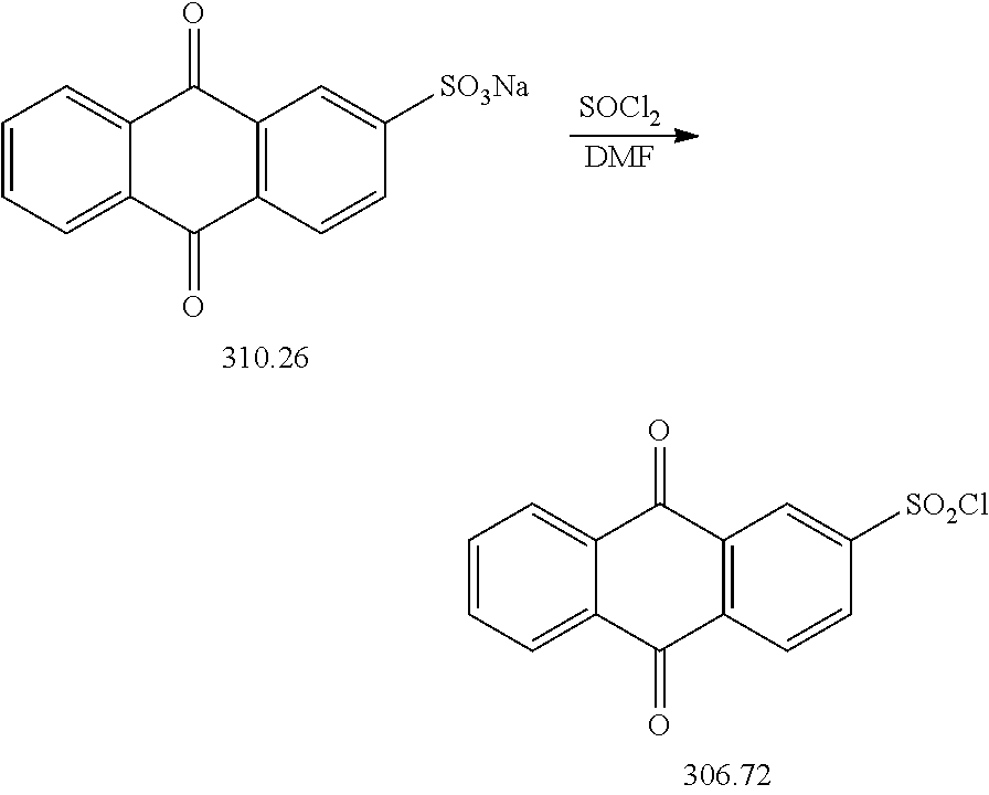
C1=CC=C2C(=C1)C(=O)C1=C(C2=O)C=CC([SO3Na])=C1.[SOCl2].[DMF].C1=CC=C2C(=C1)C(=O)C1=C(C2=O)C=CC([SO2Cl])=C1
